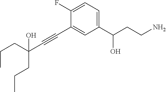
CCCC(CCC)(O)C#CC1=CC(C(CCN)O)=CC=C1F
